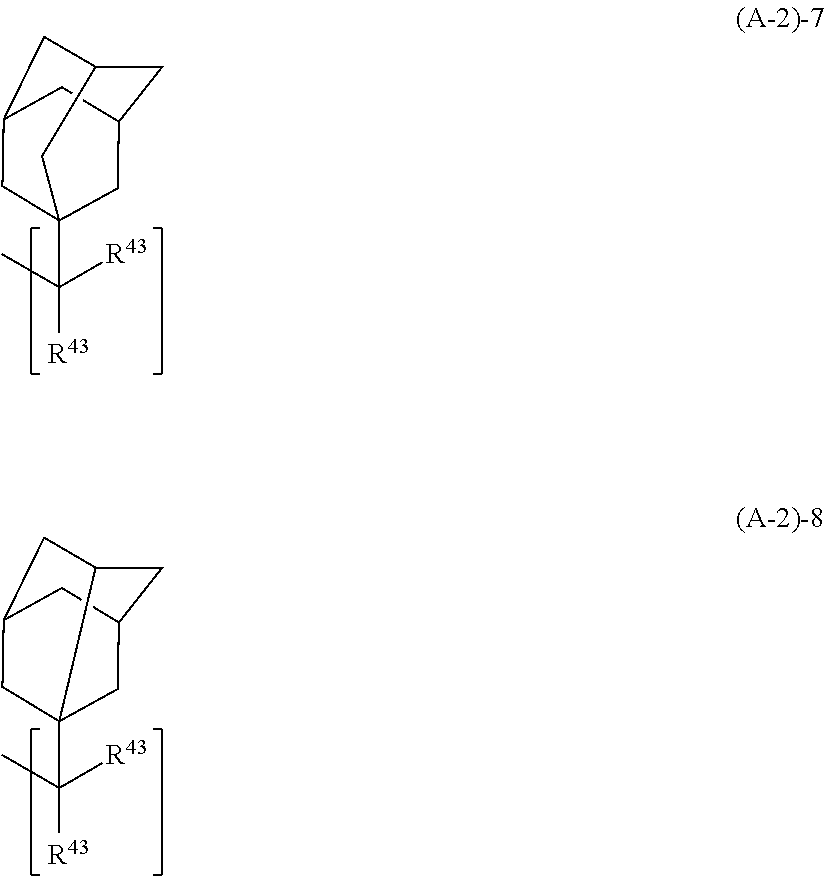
C([R43])([R43])(C)C12CC3CC(C1)CC(C2)C3.C([R43])([R43])(C)C12CC3CC(C1)CC2C3
